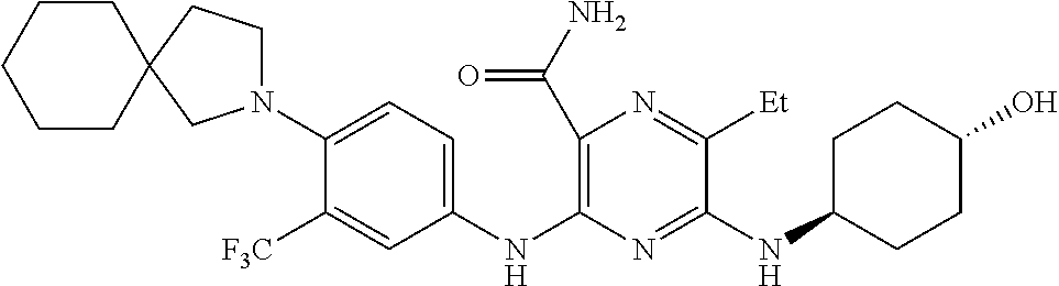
C1(C(N)=O)=C(NC2=CC=C(N3CCC4(C3)CCCCC4)C([F3C])=C2)N=C(NC2CCC(O)CC2)C([Et])=N1
